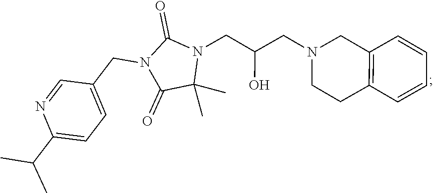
C12=C(C=CC=C1)CCN(CC(CN1C(=O)N(CC3=CC=C(C(C)C)N=C3)C(=O)C1(C)C)O)C2
